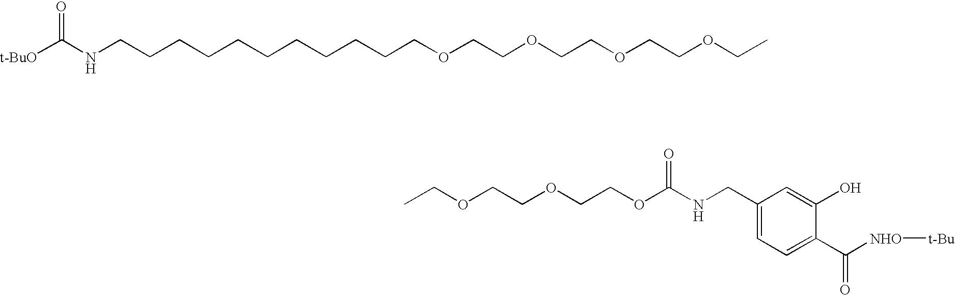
C(OC(NCC1=CC=C(C([NHO][t-Bu])=O)C(O)=C1)=O)COCCOCC.[t-BuO]C(NCCCCCCCCCCCOCCOCCOCCOCC)=O
